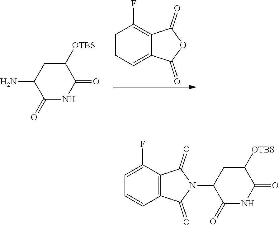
C1=CC=C2C(=C1F)C(=O)OC2=O.C1(=O)NC(=O)C([OTBS])CC1N.C1=C(F)C2=C(C=C1)C(=O)N(C1C(=O)NC(=O)C([OTBS])C1)C2=O
